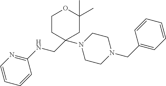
C1=CC=CC(NCC2(N3CCN(CC4=CC=CC=C4)CC3)CCOC(C)(C)C2)=N1
